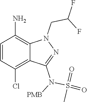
NC1=C2C(=C(Cl)C=C1)C(N([PMB])S(=O)(=O)C)=NN2CC(F)F
